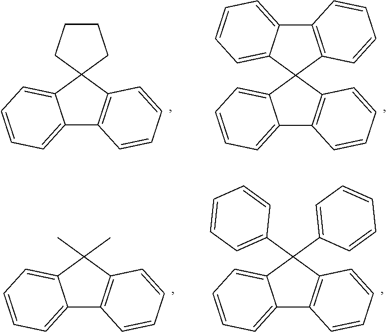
C1CCC2(C1)C1=CC=CC=C1C1=C2C=CC=C1.C12(C3=CC=CC=C3C3=C1C=CC=C3)C1=C(C3=CC=CC=C23)C=CC=C1.CC1(C)C2=CC=CC=C2C2=C1C=CC=C2.C1(C2(C3=CC=CC=C3)C3=CC=CC=C3C3=C2C=CC=C3)=CC=CC=C1
